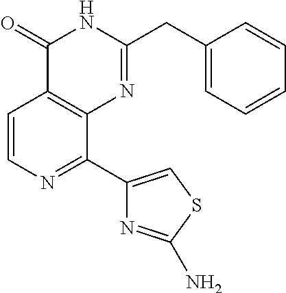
C1=CN=C(C2=CSC(N)=N2)C2=C1C(=O)NC(CC1=CC=CC=C1)=N2
